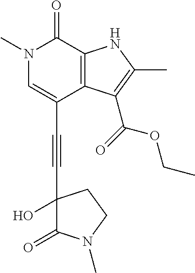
C(C1=CN(C)C(=O)C2=C1C(C(=O)OCC)=C(C)N2)#CC1(O)C(=O)N(C)CC1
